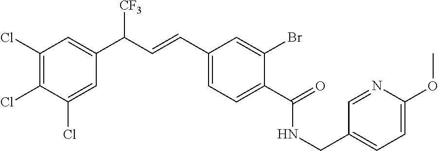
C1(C(=O)NCC2=CC=C(OC)N=C2)=CC=C(C=CC([CF3])C2=CC(Cl)=C(Cl)C(Cl)=C2)C=C1Br
